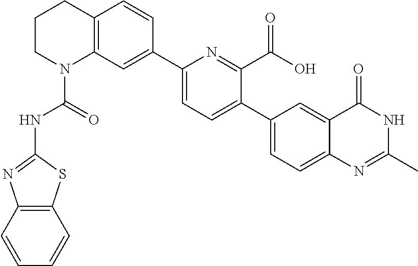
C1CN(C(=O)NC2=NC3=C(S2)C=CC=C3)C2=C(C1)C=CC(C1=CC=C(C3=CC=C4C(=C3)C(=O)NC(C)=N4)C(C(O)=O)=N1)=C2
